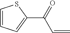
C1=CC=C(C(=O)C=C)S1
